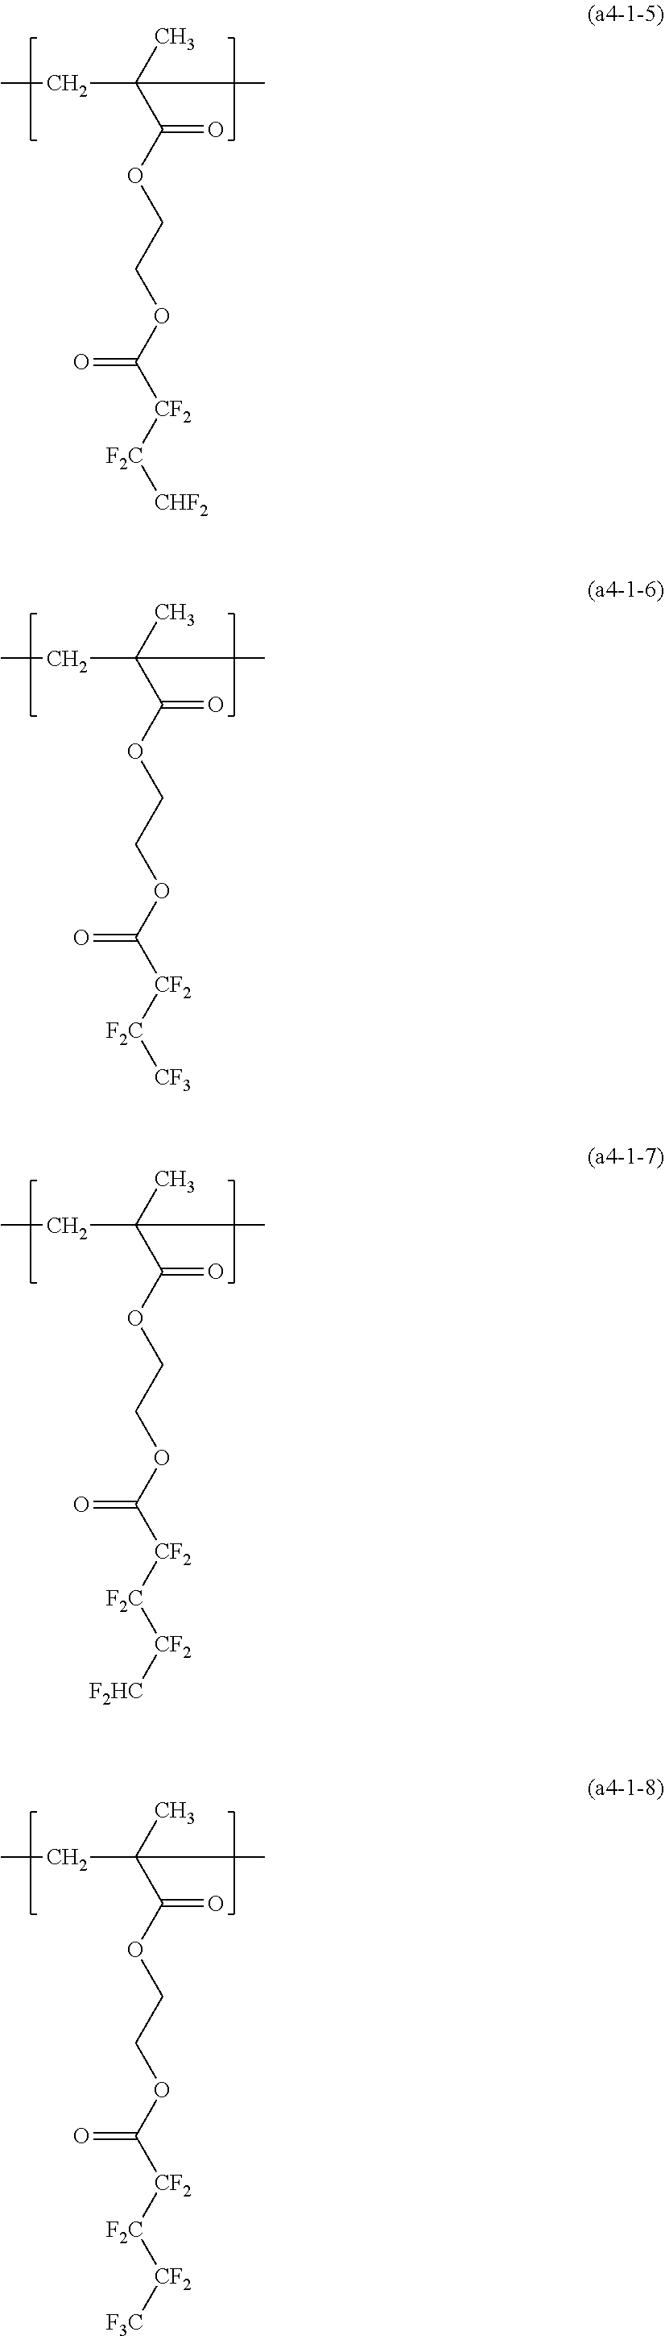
CC(C(OCCOC([CF2][F2C][CHF2])=O)=O)(CC)C.CC(C(OCCOC([CF2][F2C][CF3])=O)=O)(CC)C.CC(C(OCCOC([CF2][F2C][CF2][F2HC])=O)=O)(CC)C.CC(C(OCCOC([CF2][F2C][CF2][F3C])=O)=O)(CC)C
